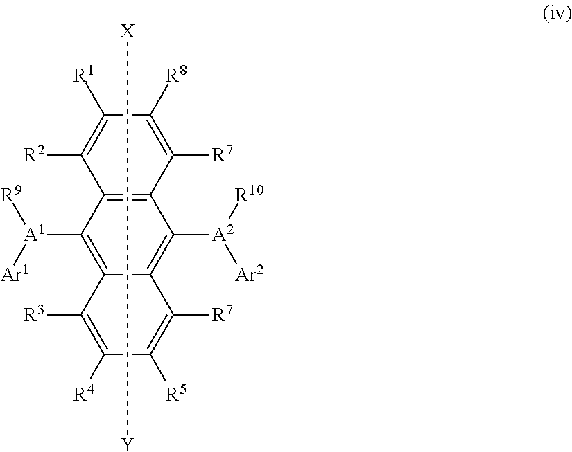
C12=C(C([A1]([R9])[Ar1])=C3C(=C1[A2]([R10])[Ar2])C([R7])=C([R5])C([R4])=C3[R3])C([R2])=C([R1])C([R8])=C2[R7].[Y][X]
